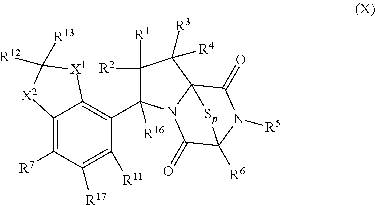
C12=C([R7])C([R17])=C([R11])C(C3([R16])C([R1])([R2])C([R3])([R4])C45N3C(=O)C([R6])(N([R5])C4=O)[Sp]5)=C1[X1]C([R13])([R12])[X2]2
